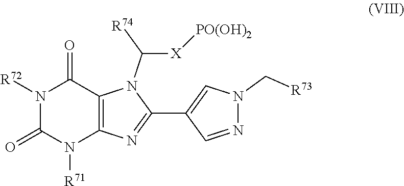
N1([R72])C(=O)N([R71])C2=C(C1=O)N(C([X][PO(OH)2])[R74])C(C1=CN(C[R73])N=C1)=N2
